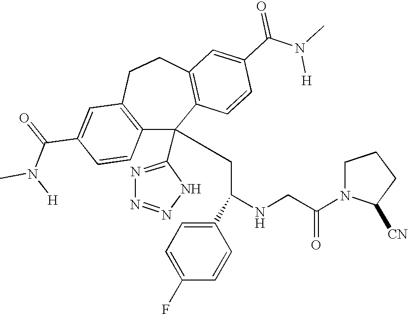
C1(C(=O)N(C)[H])=CC2=C(C=C1)C(C1=NN=NN1)(CC(NCC(N1C([CN])CCC1)=O)C1=CC=C(F)C=C1)C1=C(CC2)C=C(C(N(C)[H])=O)C=C1
